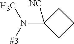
C1(N([#3])C)([NC])CCC1
